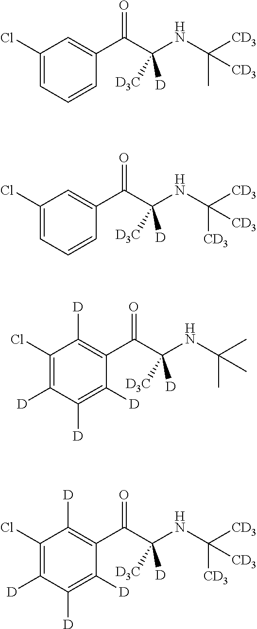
C1(Cl)=CC=CC(C(C(NC([CD3])(C)[CD3])([D])[D3C])=O)=C1.C1(Cl)=CC=CC(C(C(NC([CD3])([CD3])[CD3])([D])[D3C])=O)=C1.C1(Cl)=C([D])C([D])=C([D])C(C(C(NC(C)(C)C)([D])[D3C])=O)=C1[D].C1(Cl)=C([D])C([D])=C([D])C(C(C(NC([CD3])([CD3])[CD3])([D])[D3C])=O)=C1[D]
